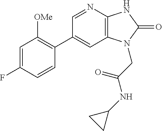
C1(C2=C([OMe])C=C(F)C=C2)=CC2=C(N=C1)NC(=O)N2CC(=O)NC1CC1
